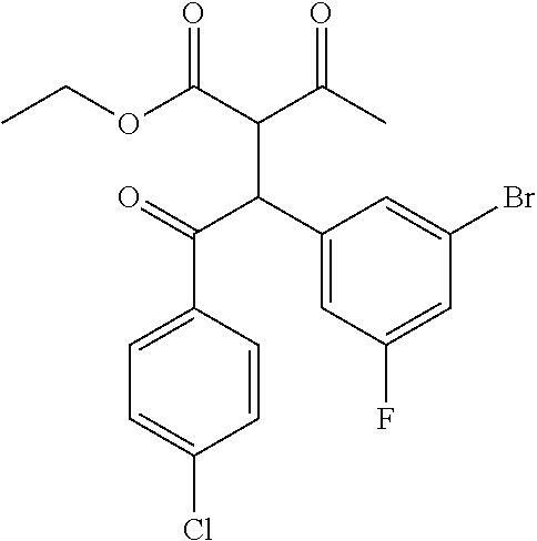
CCOC(C(C(C)=O)C(C1=CC(F)=CC(Br)=C1)C(=O)C1=CC=C(Cl)C=C1)=O
